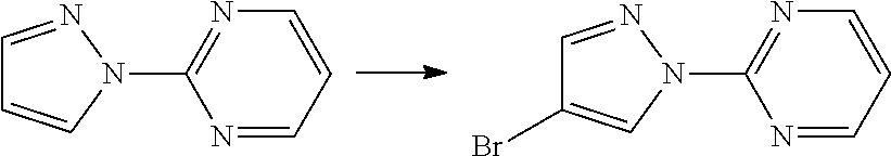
N1=CC=CN=C1N1N=CC=C1.N1=CC=CN=C1N1N=CC(Br)=C1
